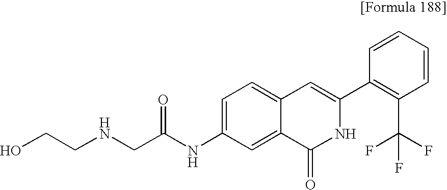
C1=C(NC(CNCCO)=O)C=C2C(=C1)C=C(C1=C(C(F)(F)F)C=CC=C1)NC2=O
